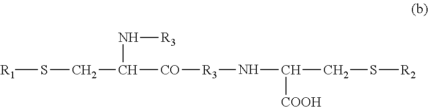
[R1]SCC([CO][R3]NC(CS[R2])[COOH])N[R3]
